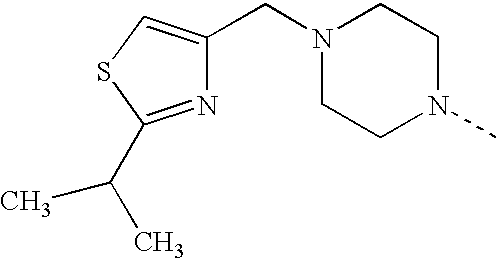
N1(CC2=CSC(C(C)C)=N2)CCN(C)CC1
